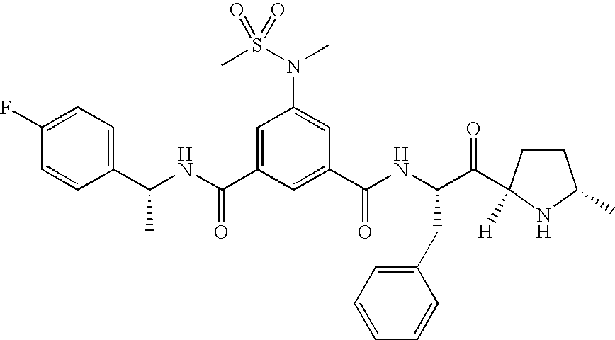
C(C1=CC(N(C)S(=O)(C)=O)=CC(C(NC(C(=O)C2([H])CCC(C)N2)CC2=CC=CC=C2)=O)=C1)(NC(C1=CC=C(F)C=C1)C)=O
